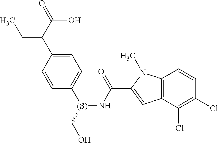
C1=C(C(C(=O)O)CC)C=CC([(S)](CO)NC(C2=CC3=C(N2C)C=CC(Cl)=C3Cl)=O)=C1
